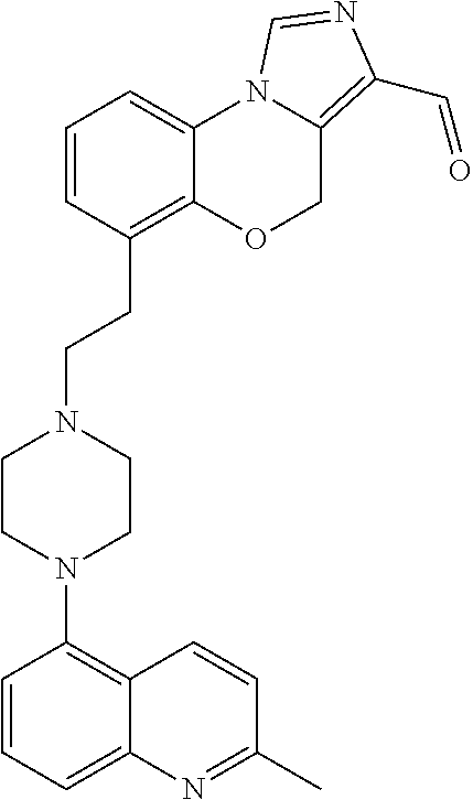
C1=CC=C2C(=C1N1CCN(CCC3=C4C(=CC=C3)N3C(=C(C=O)N=C3)CO4)CC1)C=CC(C)=N2
